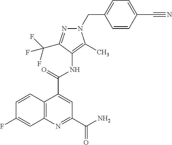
C12=C(N=C(C(=O)N)C=C1C(=O)NC1=C(C)N(CC3=CC=C(C#N)C=C3)N=C1C(F)(F)F)C=C(F)C=C2
